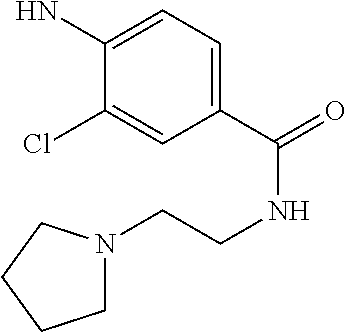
C1(C(=O)NCCN2CCCC2)=CC=C(N)C(Cl)=C1
